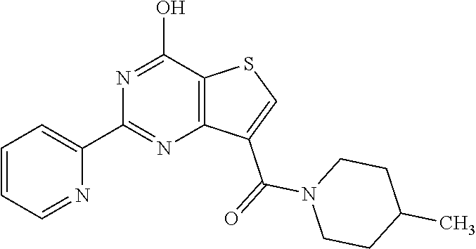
N1=C(O)C2=C(N=C1C1=CC=CC=N1)C(C(=O)N1CCC(C)CC1)=CS2
